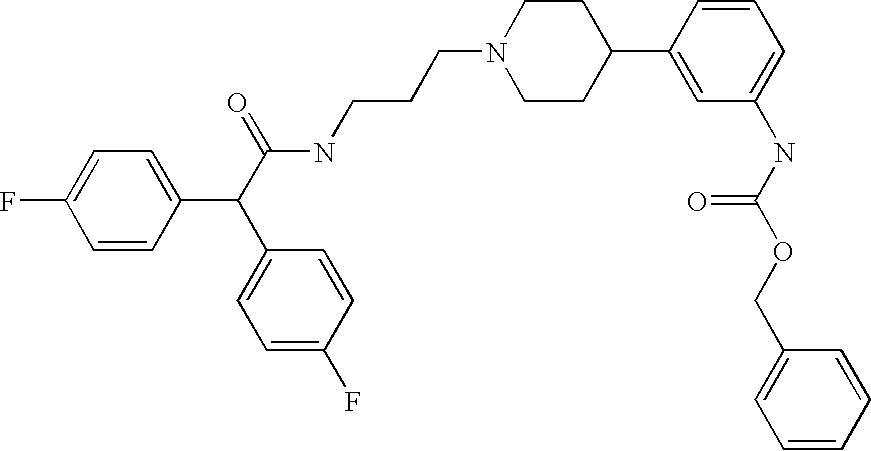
C1=CC(C(C(=O)NCCCN2CCC(C3=CC(NC(OCC4=CC=CC=C4)=O)=CC=C3)CC2)C2=CC=C(F)C=C2)=CC=C1F
